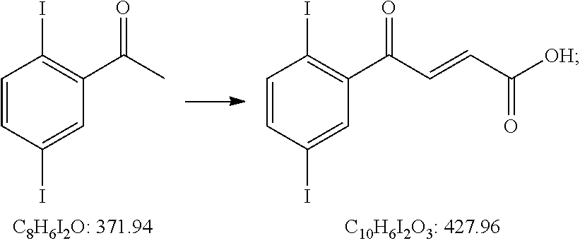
C1=CC(I)=CC(C(=O)C)=C1I.C1=CC(I)=CC(C(C=CC([OH])=O)=O)=C1I
